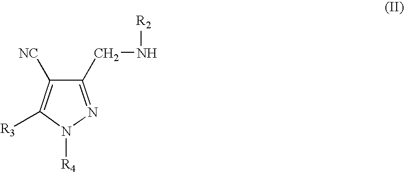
C1(CN[R2])=NN([R4])C([R3])=C1[NC]
